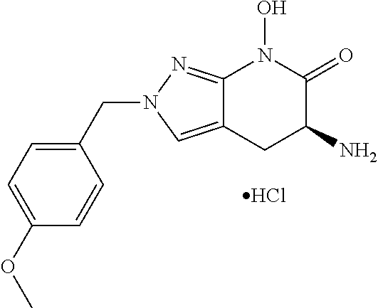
Cl.C1(OC)=CC=C(CN2C=C3C(=N2)N(O)C(=O)C(N)C3)C=C1
